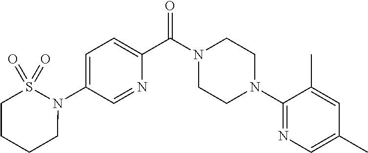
C1=C(N2S(=O)(=O)CCCC2)C=NC(C(N2CCN(C3=NC=C(C)C=C3C)CC2)=O)=C1
